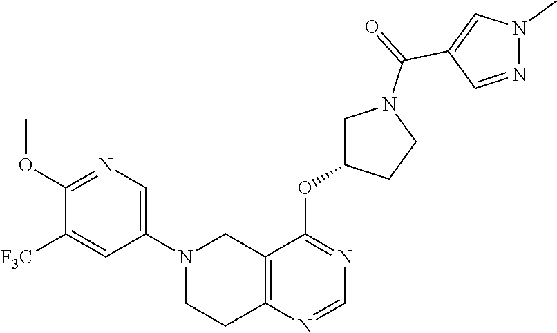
C1(OC)=NC=C(N2CC3=C(N=CN=C3OC3CN(C(=O)C4=CN(C)N=C4)CC3)CC2)C=C1[F3C]
